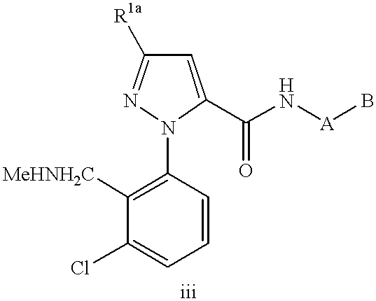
C1([MeHNH2C])=C(N2C(C(N[A]B)=O)=CC([R1a])=N2)C=CC=C1Cl
